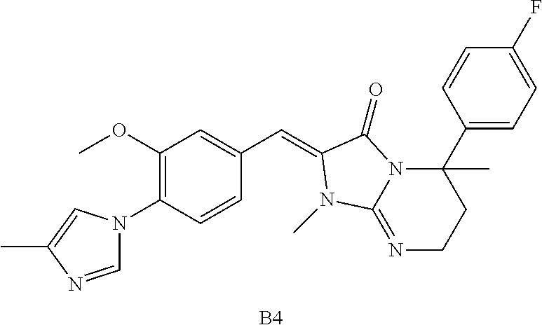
C1=NC(C)=CN1C1=C(OC)C=C(C=C2C(=O)N3C(C4=CC=C(F)C=C4)(C)CCN=C3N2C)C=C1.[B4]
